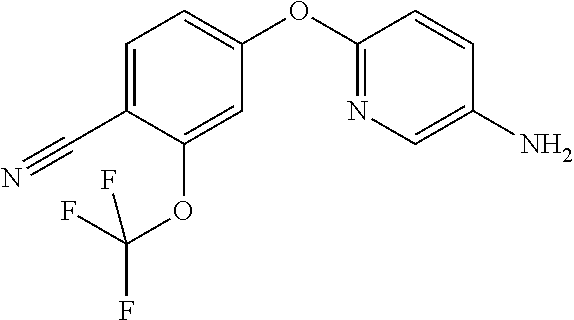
C1(OC2=NC=C(N)C=C2)=CC=C(C#N)C(OC(F)(F)F)=C1
